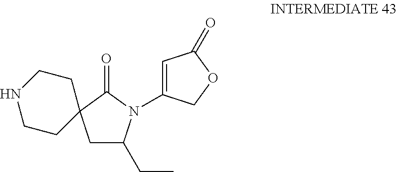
C1CC2(CCN1)CC(CC)N(C1=CC(=O)OC1)C2=O
